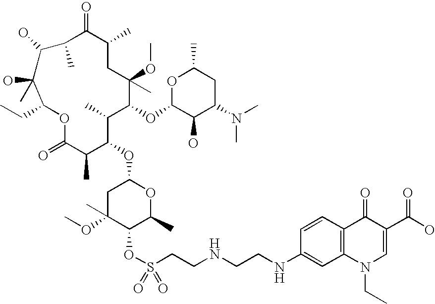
C1C(OC)(C)C(OS(CCNCCNC2=CC3=C(C=C2)C(=O)C(C(O)=O)=CN3CC)(=O)=O)C(C)OC1OC1C(C)C(=O)OC(CC)C(O)(C)C(O)C(C)C(=O)C(C)CC(C)(OC)C(OC2C(O)C(N(C)C)CC(C)O2)C1C
